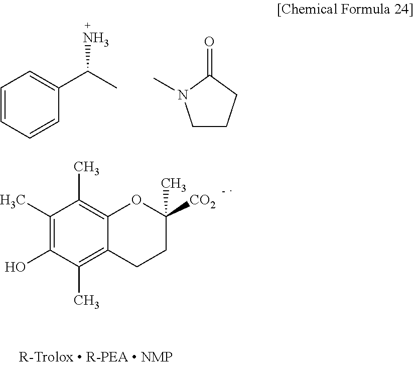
C1=CC=CC(C(C)N)=C1.C1CCC(=O)N1C.C1(C)=C(O)C(C)=C2C(=C1C)OC([CO2])(C)CC2
